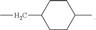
C1CC(C)CCC1CC
